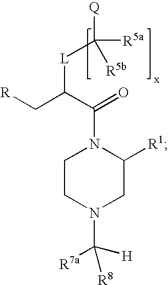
[L](C(C[R])C(N1CCN(C([R7a])([H])[R8])CC1[R1])=O)C([Q])([R5a])[R5b]
